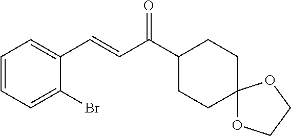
C1=CC=C(Br)C(C=CC(=O)C2CCC3(CC2)OCCO3)=C1
